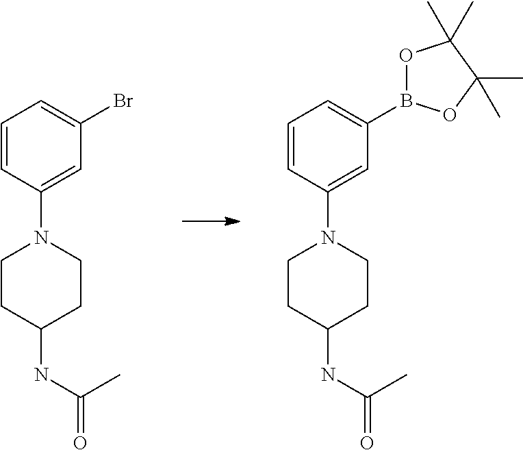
C1=CC(N2CCC(NC(C)=O)CC2)=CC(Br)=C1.C1=CC(N2CCC(NC(C)=O)CC2)=CC(B2OC(C)(C)C(C)(C)O2)=C1
